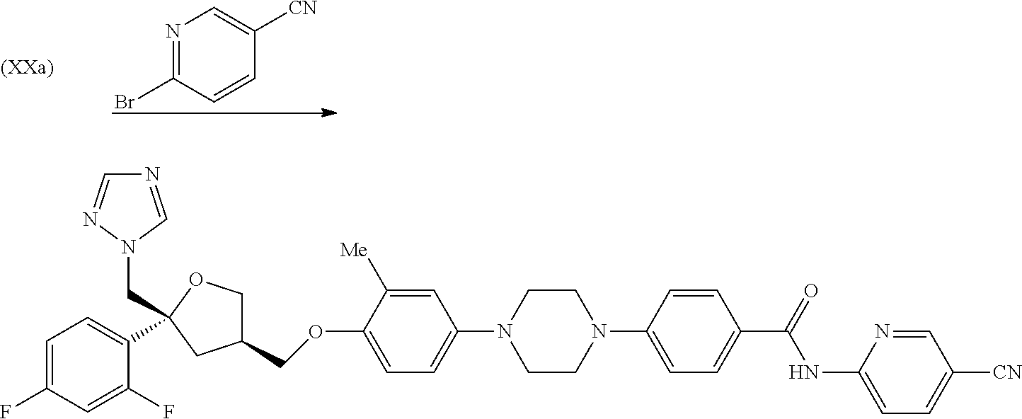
C1=CC(N2CCN(C3=CC=C(OCC4COC(CN5C=NC=N5)(C5=CC=C(F)C=C5F)C4)C([Me])=C3)CC2)=CC=C1C(NC1=CC=C([CN])C=N1)=O.N1=C(Br)C=CC([CN])=C1
